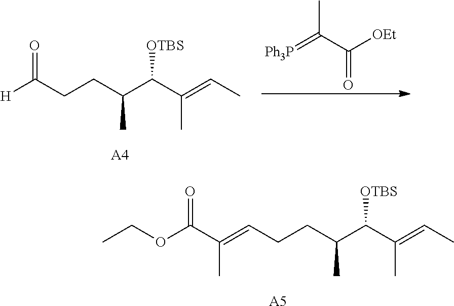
C(CC(C(C(=CC)C)[OTBS])C)C(=O)[H].[A4].[Ph3P]=C(C([OEt])=O)C.C(CC(C(C(=CC)C)[OTBS])C)C=C(C(OCC)=O)C.[A5]
